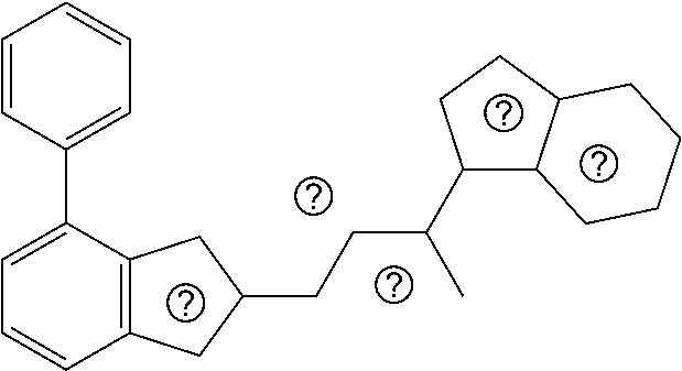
C1=CC(C2=CC=CC3=C2CC(CCC(C2C4C(CC2)CCCC4)C)C3)=CC=C1
